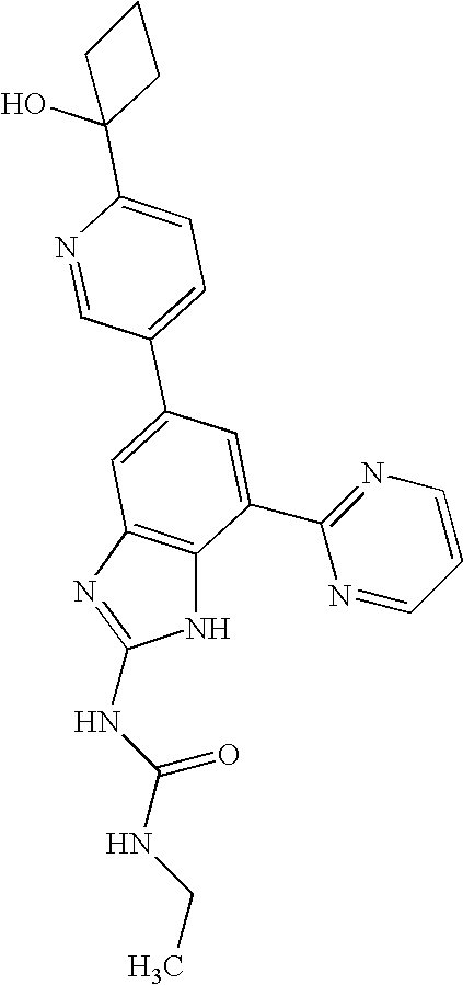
C1(C2=CC=C(C3(O)CCC3)N=C2)=CC2=C(C(C3=NC=CC=N3)=C1)NC(NC(NCC)=O)=N2
